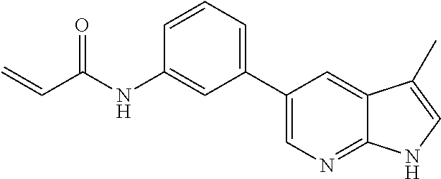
C=CC(NC1=CC(C2=CN=C3C(=C2)C(C)=CN3)=CC=C1)=O
